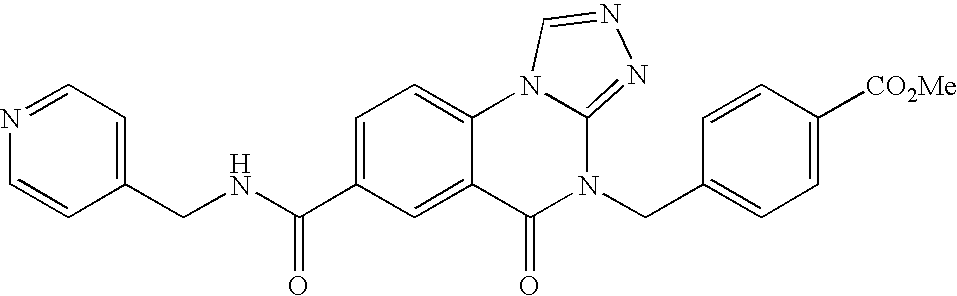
C1(CNC(C2=CC=C3C(=C2)C(=O)N(CC2=CC=C([CO2Me])C=C2)C2=NN=CN32)=O)=CC=NC=C1
